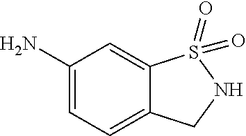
C1(N)=CC=C2C(=C1)S(=O)(=O)NC2
